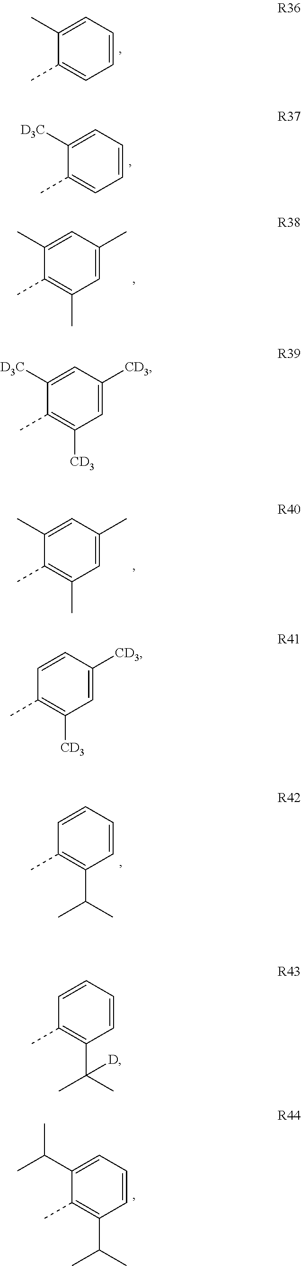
C1(C)=CC=CC=C1C.C1(C)=CC=CC=C1[D3C].C1(C)=C(C)C=C(C)C=C1C.C1(C)=C([CD3])C=C([CD3])C=C1[D3C].C1(C)=C(C)C=C(C)C=C1C.C1(C)=C([CD3])C=C([CD3])C=C1.C1(C)=C(C(C)C)C=CC=C1.C1(C)=C(C(C)(C)[D])C=CC=C1.C1(C)=C(C(C)C)C=CC=C1C(C)C
